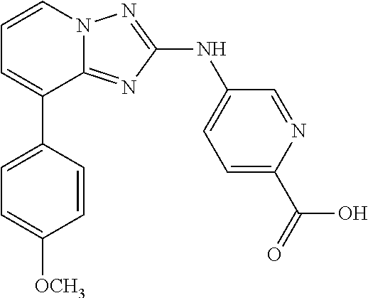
C1=CN2C(=NC(NC3=CC=C(C(=O)O)N=C3)=N2)C(C2=CC=C([OCH3])C=C2)=C1
